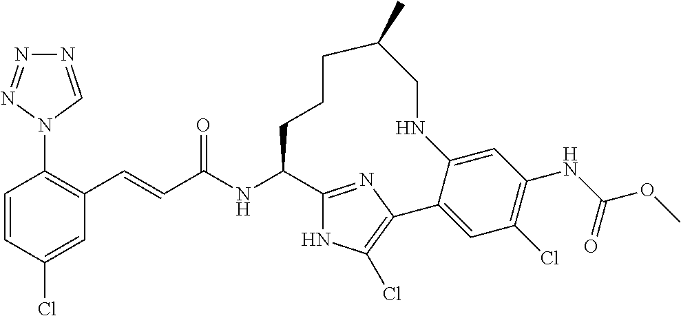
C(C(NC1C2=NC(=C(Cl)N2)C2=CC(Cl)=C(NC(OC)=O)C=C2NCC(C)CCC1)=O)=CC1=C(N2C=NN=N2)C=CC(Cl)=C1
